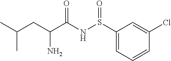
S(NC(C(CC(C)C)N)=O)(=O)C1=CC=CC(Cl)=C1
